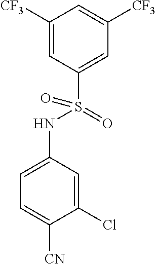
C1([CF3])=CC(S(NC2=CC=C([CN])C(Cl)=C2)(=O)=O)=CC([CF3])=C1
